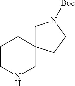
C1CCNCC12CN([Boc])CC2
